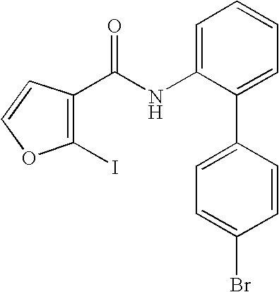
C1=C(NC(C2=C(I)OC=C2)=O)C(C2=CC=C(Br)C=C2)=CC=C1
